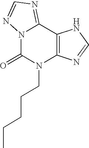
N12C(=O)N(CCCCC)C3=C(C1=NC=N2)NC=N3
